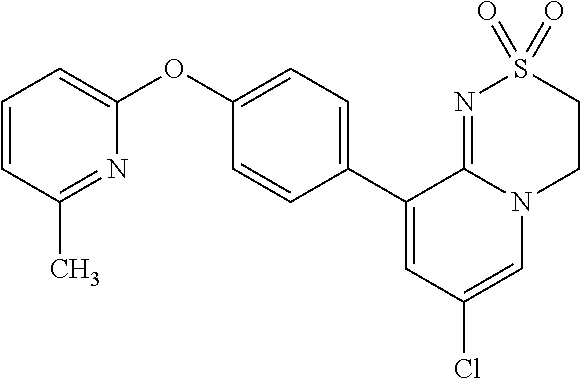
C1(OC2=CC=CC(C)=N2)=CC=C(C2=CC(Cl)=CN3C2=NS(=O)(=O)CC3)C=C1
